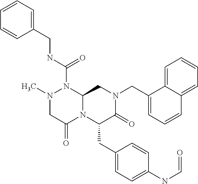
N1(C)CC(=O)N2C(N1C(NCC1=CC=CC=C1)=O)CN(CC1=CC=CC3=CC=CC=C31)C(=O)C2CC1=CC=C(NC=O)C=C1
